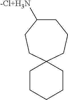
C1C([-Cl+H3N])CCC2(CC1)CCCCC2
